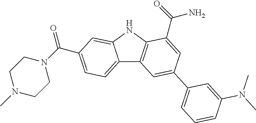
C12=CC=C(C(N3CCN(C)CC3)=O)C=C1NC1=C2C=C(C2=CC=CC(N(C)C)=C2)C=C1C(=O)N
